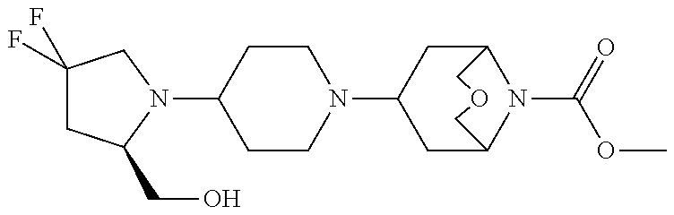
C1CN(C2CC3N(C(=O)OC)C(C2)COC3)CCC1N1C(CO)CC(F)(F)C1
